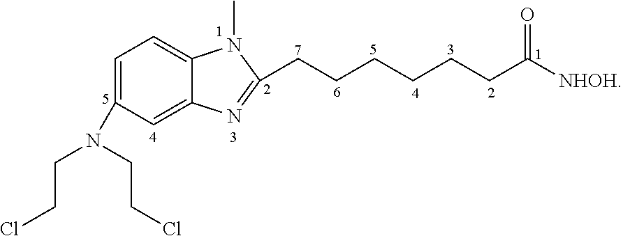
C1=C(N(CCCl)CCCl)C=C2C(=C1)N(C)C(CCCCCCC([NHOH])=O)=N2
